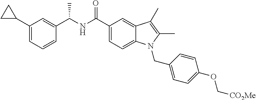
C1C(C2=CC=CC(C(NC(C3=CC=C4C(=C3)C(C)=C(C)N4CC3=CC=C(OC[CO2Me])C=C3)=O)C)=C2)C1
